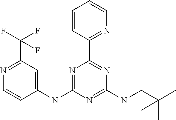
C1(NC2=NC(C3=NC=CC=C3)=NC(NCC(C)(C)C)=N2)=CC(C(F)(F)F)=NC=C1
